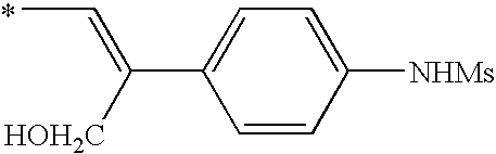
CC=C(C1=CC=C([NHMs])C=C1)[HOH2C].*
